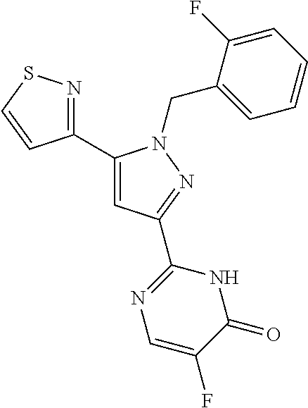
C1(C2=CC(C3=NC=C(F)C(=O)N3)=NN2CC2=CC=CC=C2F)=NSC=C1
